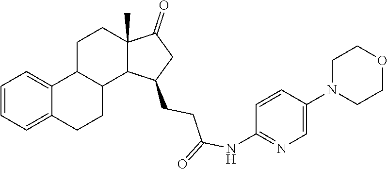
C1=CC=C2C(=C1)C1C(CC2)C2C(C)(CC1)C(=O)CC2CCC(=O)NC1=NC=C(N2CCOCC2)C=C1
